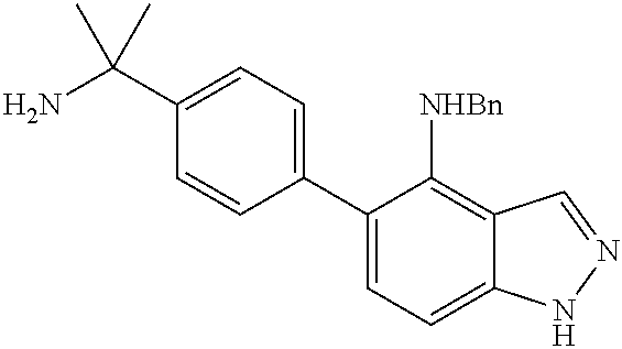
NC(C1=CC=C(C2=CC=C3C(=C2[NHBn])C=NN3)C=C1)(C)C
